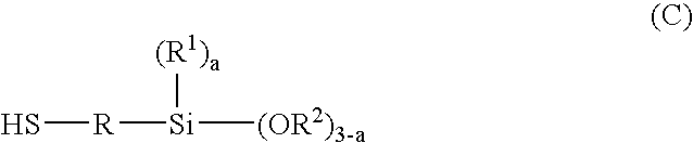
S[R][Si]([(R1)a])[(OR2)3-a]
